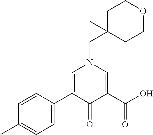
C1=CC(C2=CN(CC3(C)CCOCC3)C=C(C(O)=O)C2=O)=CC=C1C
